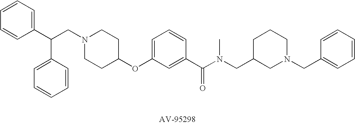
C1=CC=C(C(CN2CCC(OC3=CC=CC(C(N(CC4CN(CC5=CC=CC=C5)CCC4)C)=O)=C3)CC2)C2=CC=CC=C2)C=C1
